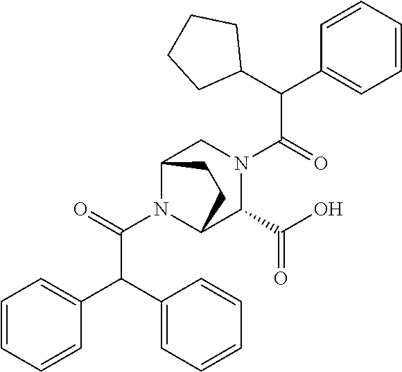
N1(C(=O)C(C2=CC=CC=C2)C2=CC=CC=C2)C2C(C(O)=O)N(C(C(C3CCCC3)C3=CC=CC=C3)=O)CC1CC2
